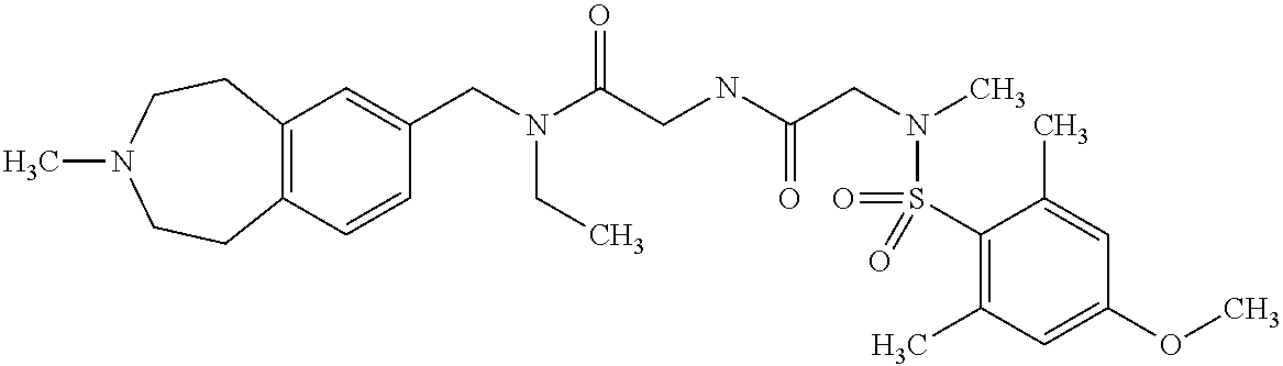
C(N(C(CNC(CN(C)S(=O)(C1=C(C)C=C(OC)C=C1C)=O)=O)=O)CC)C1=CC2=C(C=C1)CCN(C)CC2
